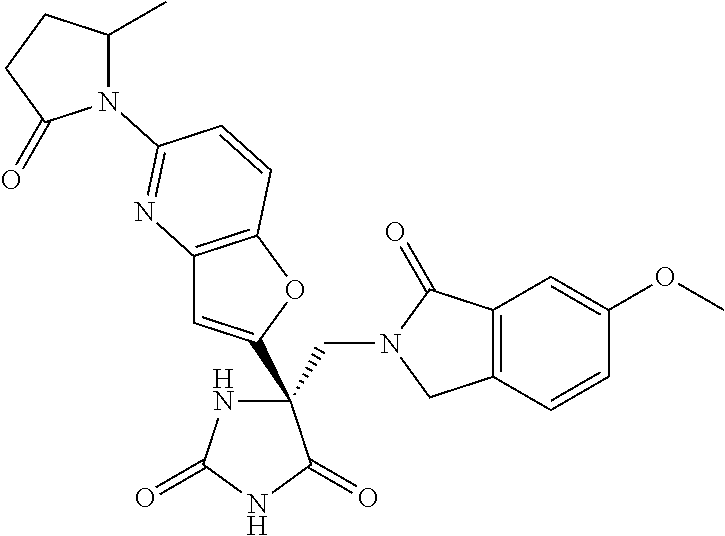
C12=C(OC(C3(CN4CC5=C(C4=O)C=C(OC)C=C5)NC(=O)NC3=O)=C1)C=CC(N1C(C)CCC1=O)=N2
